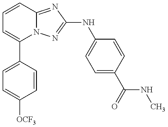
C1(C2=CC=C([OCF3])C=C2)=CC=CC2=NC(NC3=CC=C(C(=O)NC)C=C3)=NN12
